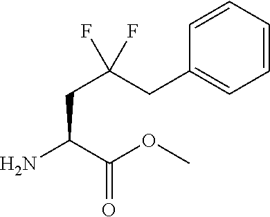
NC(C(OC)=O)CC(CC1=CC=CC=C1)(F)F
